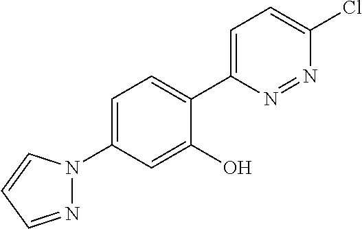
C1=C(N2N=CC=C2)C=C(O)C(C2=CC=C(Cl)N=N2)=C1
